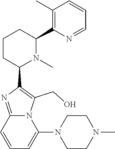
C1CC(C2=C(CO)N3C(=N2)C=CC=C3N2CCN(C)CC2)N(C)C(C2=C(C)C=CC=N2)C1
